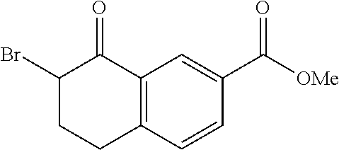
C1(Br)CCC2=C(C1=O)C=C(C([OMe])=O)C=C2
